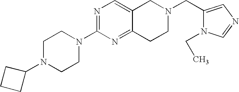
C1N(C2CCC2)CCN(C2=NC=C3C(=N2)CCN(CC2=CN=CN2CC)C3)C1
